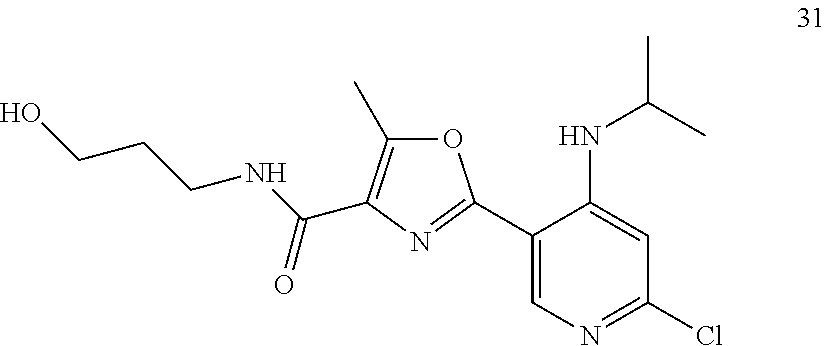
C1(C2=NC(C(NCCCO)=O)=C(C)O2)=CN=C(Cl)C=C1NC(C)C
